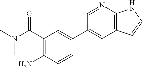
C12=C(N=CC(C3=CC(C(=O)N(C)C)=C(N)C=C3)=C1)NC(C)=C2
